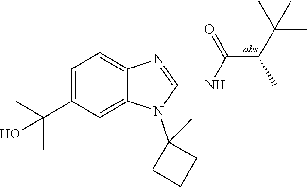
C1=C(C(C)(C)O)C=C2C(=C1)N=C(NC(=O)C(C(C)(C)C)C)N2C1(C)CCC1
